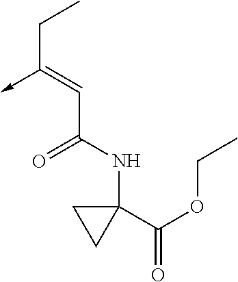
C(C(NC1(C(=O)OCC)CC1)=O)=C(CC)->C
